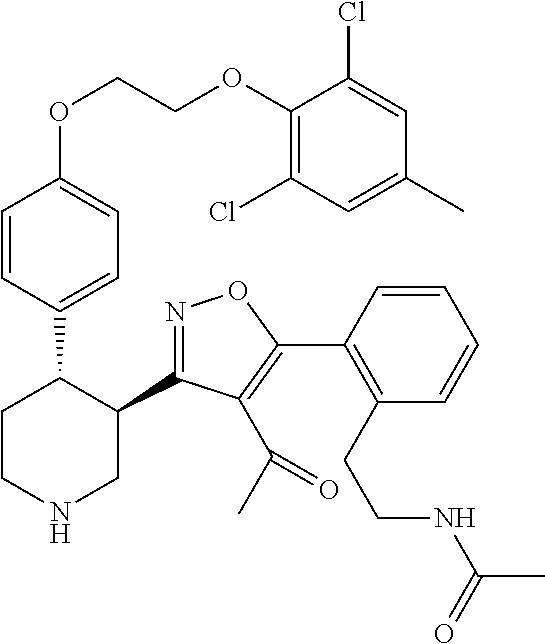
C1=CC(C2CCNCC2C2=NOC(C3=C(CCNC(C)=O)C=CC=C3)=C2C(C)=O)=CC=C1OCCOC1=C(Cl)C=C(C)C=C1Cl
